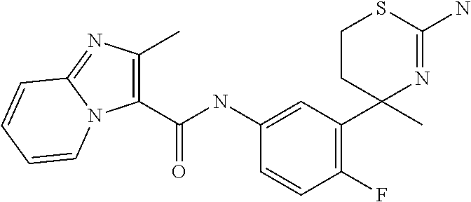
C1(NC(C2=C(C)N=C3N2C=CC=C3)=O)=CC(C2(C)N=C(N)SCC2)=C(F)C=C1
